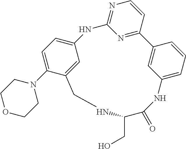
N1=C2N=C(C=C1)C1=CC(=CC=C1)NC(=O)C(CO)NCC1=CC(=CC=C1N1CCOCC1)N2
